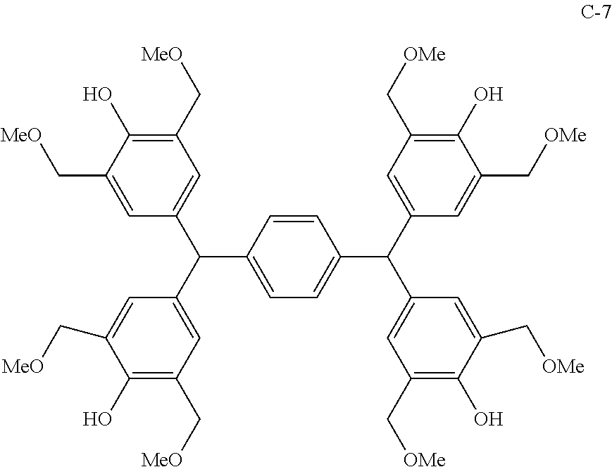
C1(C[MeO])=CC(C(C2=CC(C[MeO])=C(O)C(C[MeO])=C2)C2=CC=C(C(C3=CC(C[OMe])=C(O)C(C[OMe])=C3)C3=CC(C[OMe])=C(O)C(C[OMe])=C3)C=C2)=CC(C[MeO])=C1O
